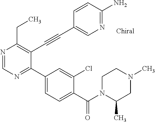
N1=CN=C(C2=CC=C(C(N3C(C)CN(C)CC3)=O)C(Cl)=C2)C(C#CC2=CN=C(N)C=C2)=C1CC
